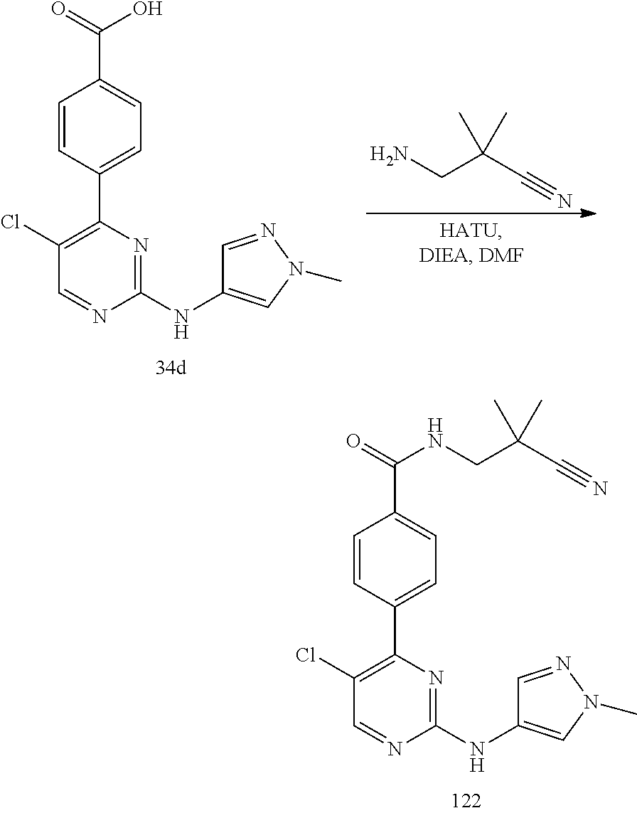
C1(Cl)=C(C2=CC=C(C(=O)NCC(C#N)(C)C)C=C2)N=C(NC2=CN(C)N=C2)N=C1.C1(Cl)=C(C2=CC=C(C(=O)O)C=C2)N=C(NC2=CN(C)N=C2)N=C1.NCC(C#N)(C)C
